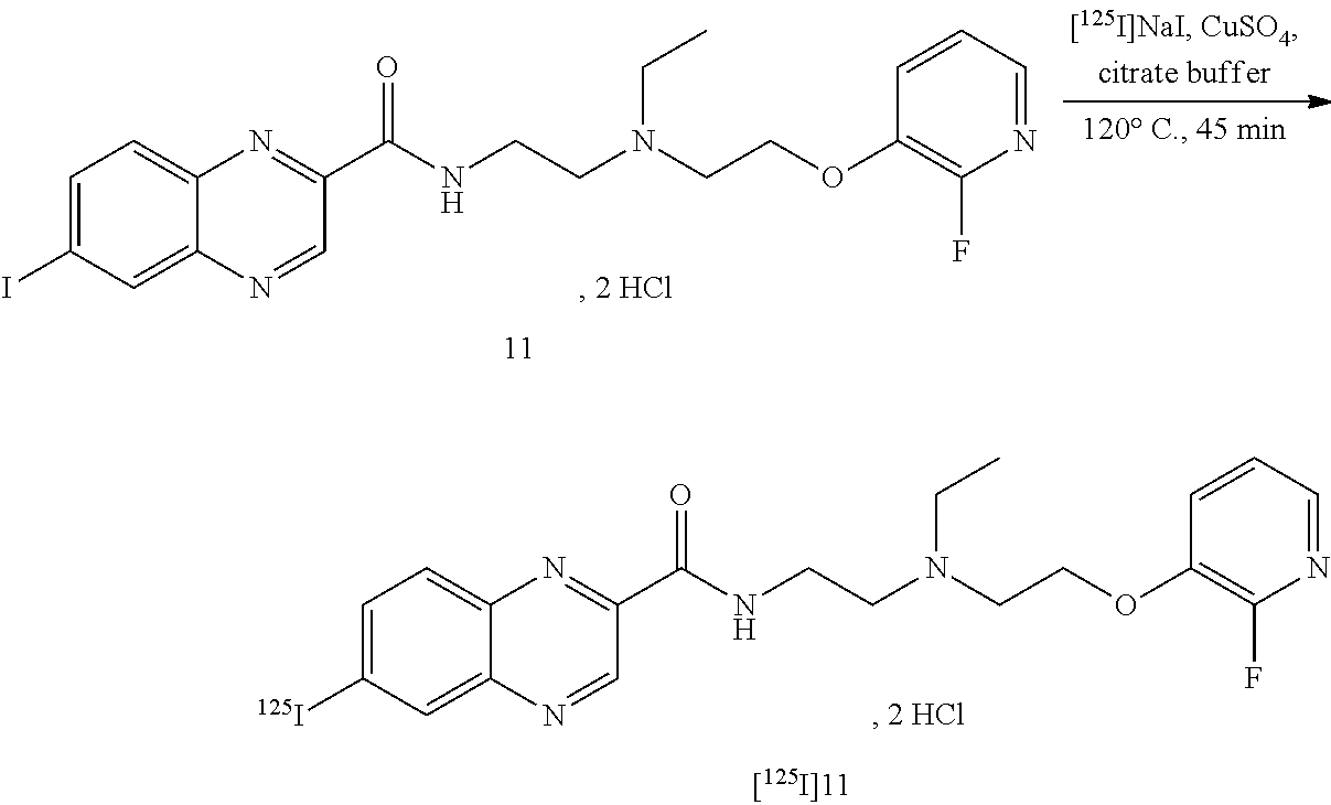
C1=C(I)C=C2C(=C1)N=C(C(NCCN(CCOC1=C(F)N=CC=C1)CC)=O)C=N2.C1=C([125I])C=C2C(=C1)N=C(C(NCCN(CCOC1=C(F)N=CC=C1)CC)=O)C=N2
